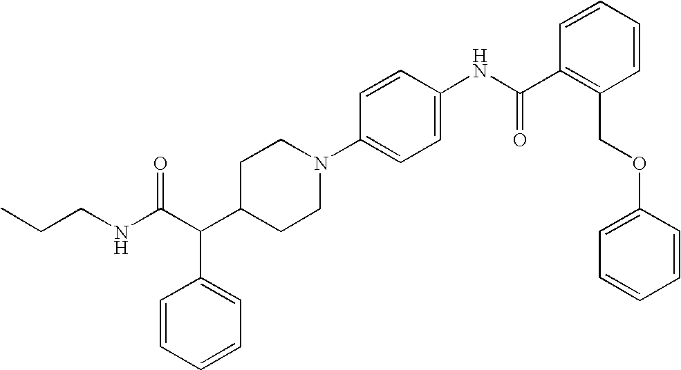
C(CNC(C(C1CCN(C2=CC=C(NC(C3=C(COC4=CC=CC=C4)C=CC=C3)=O)C=C2)CC1)C1=CC=CC=C1)=O)C
